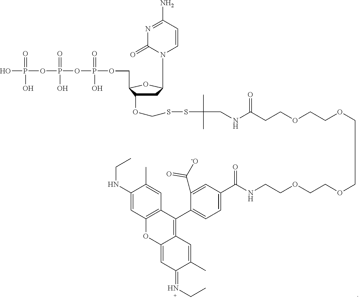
C1C(N2C=CC(N)=NC2=O)OC(COP(OP(OP(O)(=O)O)(=O)O)(=O)O)C1OCSSC(CNC(=O)CCOCCOCCOCCOCCNC(C1=CC=C(C2=C3C(=CC(=NCC)C(C)=C3)OC3=C2C=C(C)C(NCC)=C3)C(C([-O])=O)=C1)=O)(C)C
